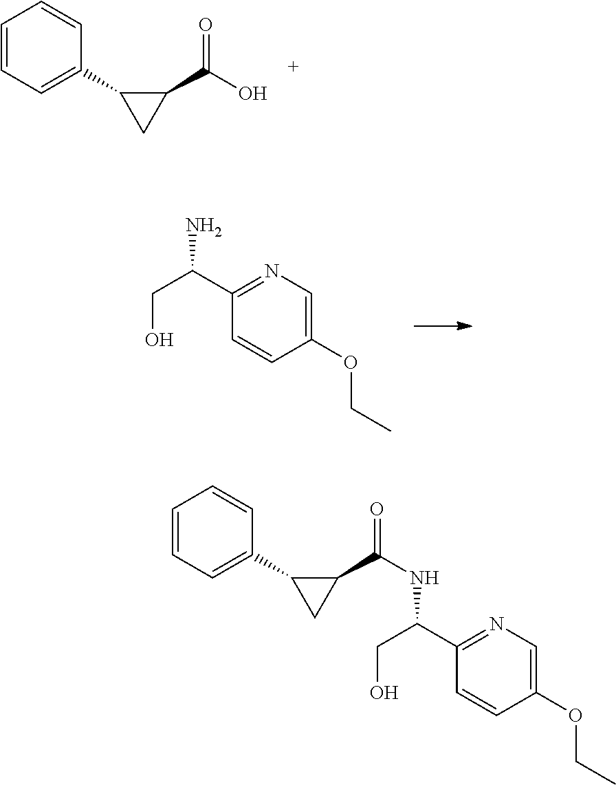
C1=CC=C(C2CC2C(=O)O)C=C1.C1(C(N)CO)=NC=C(OCC)C=C1.C1(C(CO)NC(C2C(C3=CC=CC=C3)C2)=O)=NC=C(OCC)C=C1
